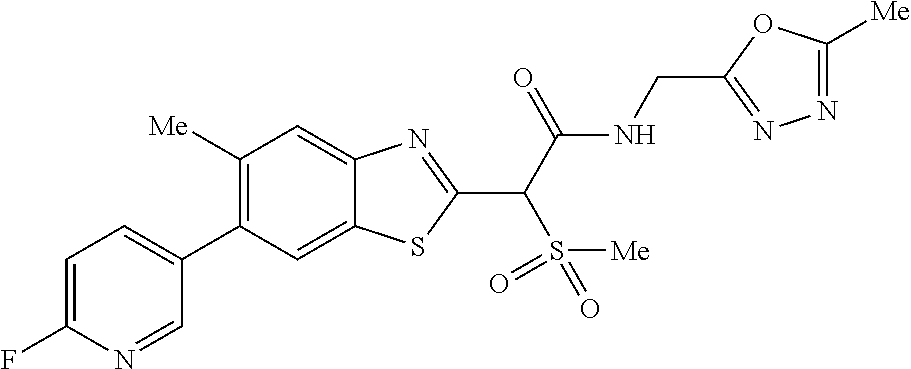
C1(C2=CC=C(F)N=C2)=C([Me])C=C2C(=C1)SC(C(C(NCC1=NN=C([Me])O1)=O)S(=O)([Me])=O)=N2
